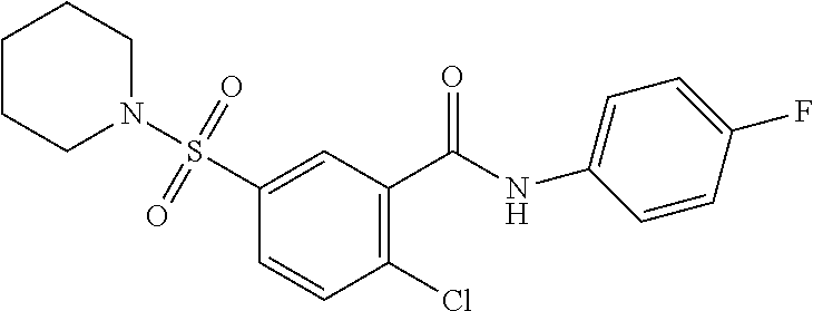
C1(Cl)=C(C(NC2=CC=C(F)C=C2)=O)C=C(S(=O)(=O)N2CCCCC2)C=C1
